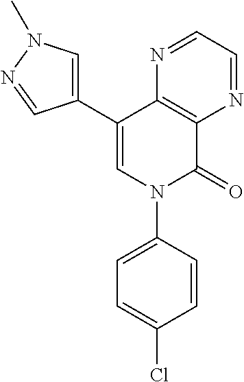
C12=C(C(C3=CN(C)N=C3)=CN(C3=CC=C(Cl)C=C3)C1=O)N=CC=N2
